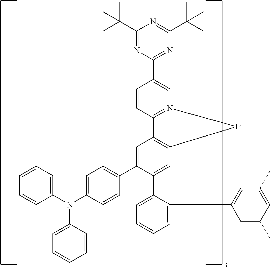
C1(C2=CC3=C(C=C2C2=CC=CC=C2C2=CC(C)=CC(C)=C2)[Ir]N2=C3C=CC(C3=NC(C(C)(C)C)=NC(C(C)(C)C)=N3)=C2)=CC=C(N(C2=CC=CC=C2)C2=CC=CC=C2)C=C1
